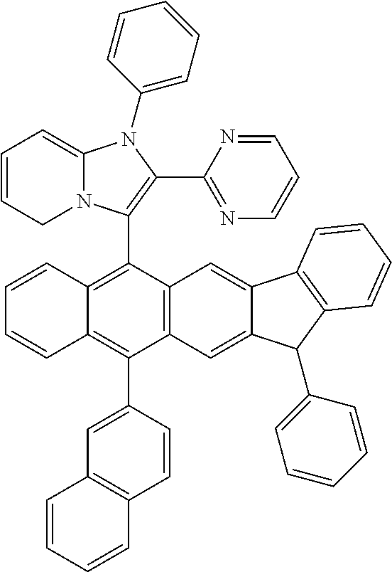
C1=CCN2C(=C1)N(C1=CC=CC=C1)C(C1=NC=CC=N1)=C2C1=C2C(=C(C3=CC4=C(C=C3)C=CC=C4)C3=C1C=C1C(=C3)C(C3=CC=CC=C3)C3=C1C=CC=C3)C=CC=C2
